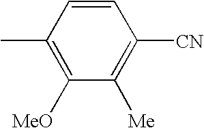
CC1=C([MeO])C([Me])=C([CN])C=C1
